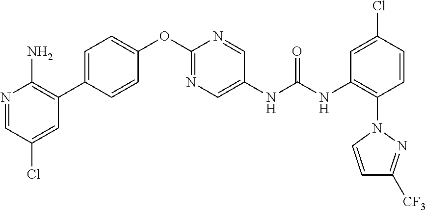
C1(OC2=NC=C(NC(NC3=C(N4C=CC([CF3])=N4)C=CC(Cl)=C3)=O)C=N2)=CC=C(C2=C(N)N=CC(Cl)=C2)C=C1
